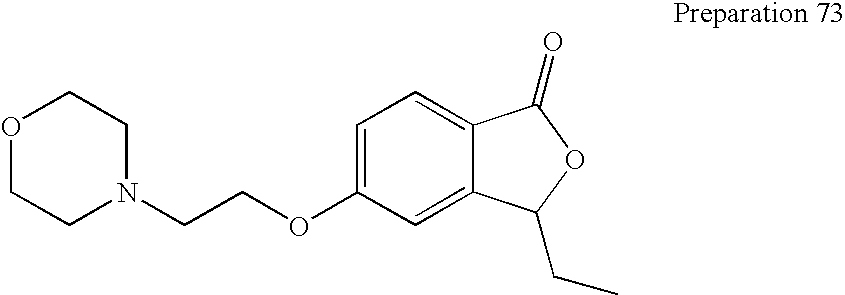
O1CCN(CCOC2=CC=C3C(=C2)C(CC)OC3=O)CC1
